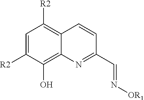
C1=C([R2])C(O)=C2C(=C1[R2])C=CC(C=N[OR1])=N2
